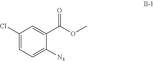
C1(Cl)=CC=C([N3])C(C(OC)=O)=C1
